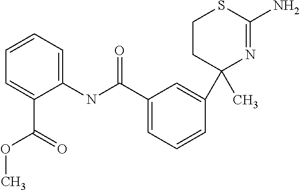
C1=C(C(NC2=CC=CC=C2C(=O)OC)=O)C=C(C2(C)N=C(N)SCC2)C=C1
